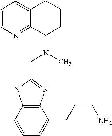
C12=CC=CN=C1C(N(C)CC1=NC3=C(N1)C=CC=C3CCCN)CCC2
